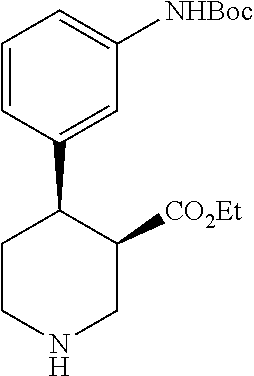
C1=CC(C2CCNCC2[CO2Et])=CC([NHBoc])=C1
